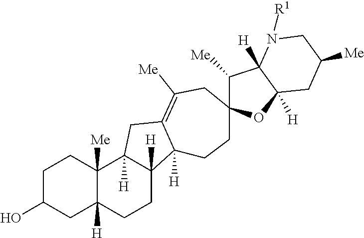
C1C(O)CC2([H])C([Me])(C1)C1([H])C([H])(CC2)C2([H])C(=C([Me])CC3(CC2)C([Me])C2([H])C([H])(O3)CC([Me])CN2[R1])C1
